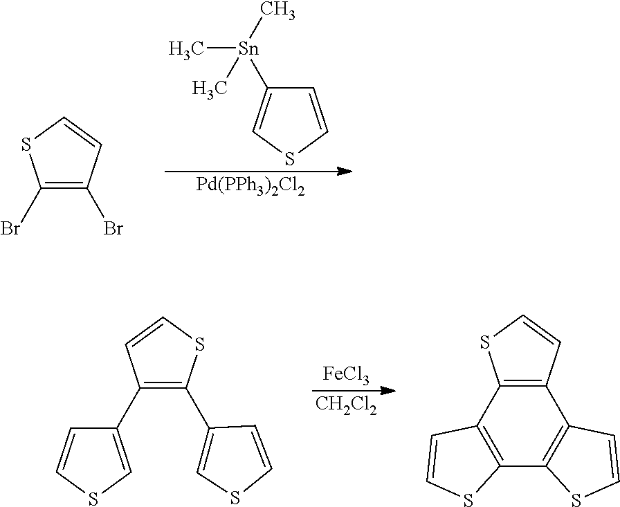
C1(Br)=C(Br)C=CS1.C1=CSC=C1[Sn](C)(C)C.[Pd(PPh3)2Cl2].C1(C2=CSC=C2)=C(C2=CSC=C2)SC=C1.[FeCl3].[CH2Cl2].C12=C(C=CS1)C1=C(C3=C2C=CS3)SC=C1
